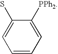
C1([PPh2])=CC=CC=C1S
